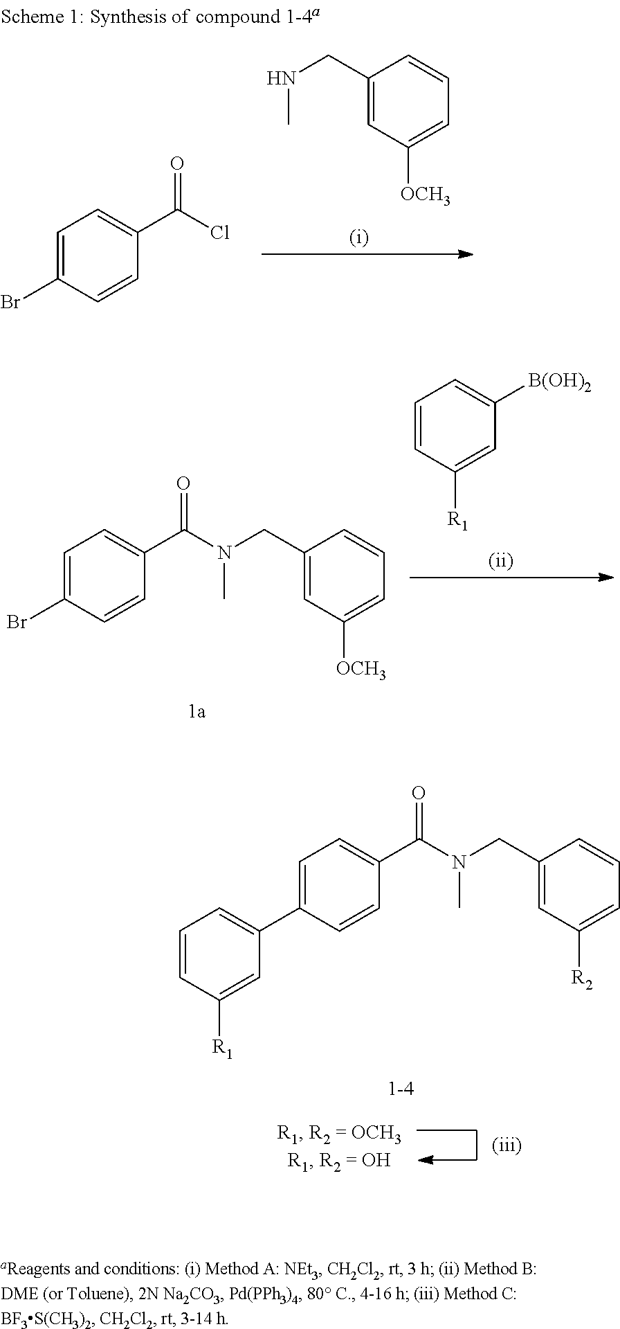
C1(CNC)=CC([OCH3])=CC=C1.C1=C(Br)C=CC(C(Cl)=O)=C1.C1=CC([R1])=CC([B(OH)2])=C1.C1=C(Br)C=CC(C(N(CC2=CC([OCH3])=CC=C2)C)=O)=C1.C1=C(C2=CC=CC([R1])=C2)C=CC(C(N(CC2=CC([R2])=CC=C2)C)=O)=C1
